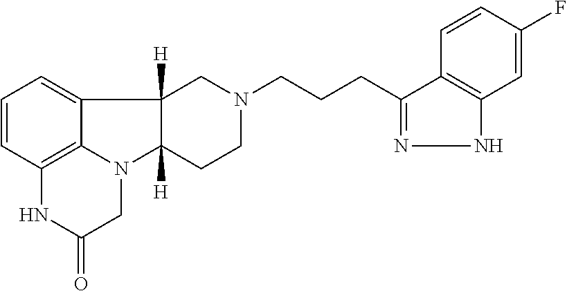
C12=C3C(=CC=C1)C1([H])C([H])(N3CC(=O)N2)CCN(CCCC2=NNC3=C2C=CC(F)=C3)C1
